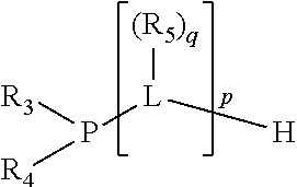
[(R5)q][L](P([R3])[R4])[H]
